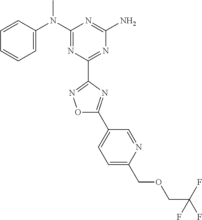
C1=CC(N(C2=NC(C3=NOC(C4=CC=C(COCC(F)(F)F)N=C4)=N3)=NC(N)=N2)C)=CC=C1
